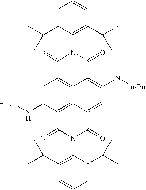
C1=C(C(C)C)C(N2C(=O)C3=C4C(=C(N[n-Bu])C=C5C4=C(C(N[n-Bu])=C3)C(=O)N(C3=C(C(C)C)C=CC=C3C(C)C)C5=O)C2=O)=C(C(C)C)C=C1
